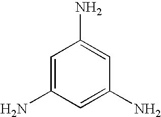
C1=C(N)C=C(N)C=C1N
